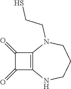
C1(=O)C2=C(C1=O)N(CCS)CCCN2
